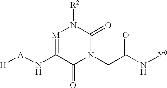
[M]1=C(N[A][H])C(=O)N(CC(N[Y0])=O)C(=O)N1[R2]
